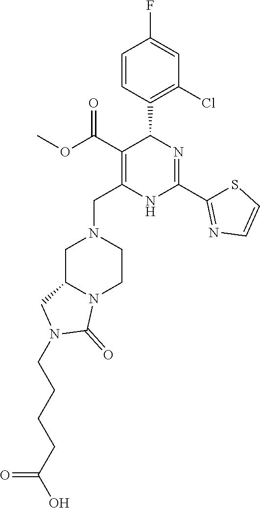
C1(Cl)=C(C2C(C(=O)OC)=C(CN3CC4N(CC3)C(=O)N(CCCCC(O)=O)C4)NC(C3=NC=CS3)=N2)C=CC(F)=C1
